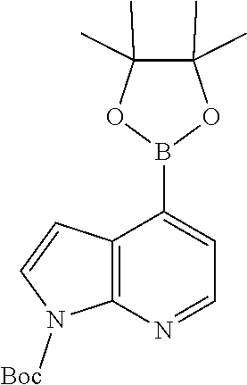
C12=C(N=CC=C1B1OC(C)(C)C(C)(C)O1)N([Boc])C=C2
